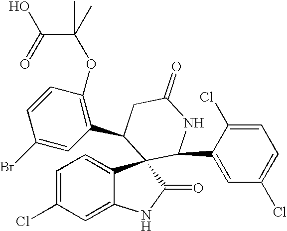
C1=C(Cl)C=C2C(=C1)C1(C(=O)N2)C(C2=CC(Cl)=CC=C2Cl)NC(=O)CC1C1=C(OC(C(=O)O)(C)C)C=CC(Br)=C1
